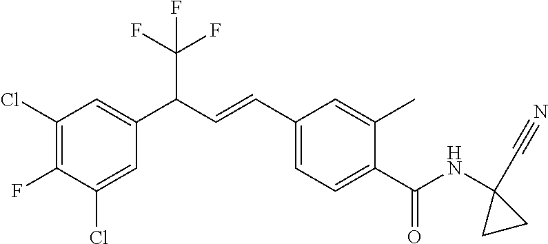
C1(Cl)=CC(C(C=CC2=CC=C(C(NC3(C#N)CC3)=O)C(C)=C2)C(F)(F)F)=CC(Cl)=C1F
